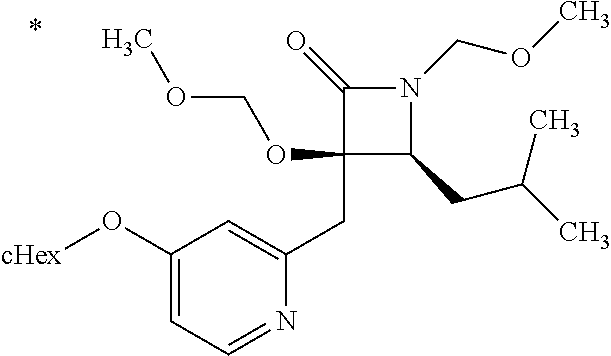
C1(CC2=CC(O[cHex])=CC=N2)(OCOC)C(CC(C)C)N(COC)C1=O
